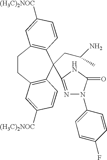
C1CC2=C(C(CC(N)C)(C3=NN(C4=CC=C(F)C=C4)C(=O)N3)C3=C1C=C([(H3C)2NOC])C=C3)C=CC([(H3C)2NOC])=C2
